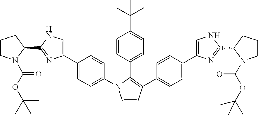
C1=CC(C2=C(C3=CC=C(C4=CNC(C5CCCN5C(OC(C)(C)C)=O)=N4)C=C3)C=CN2C2=CC=C(C3=CNC(C4CCCN4C(OC(C)(C)C)=O)=N3)C=C2)=CC=C1C(C)(C)C
